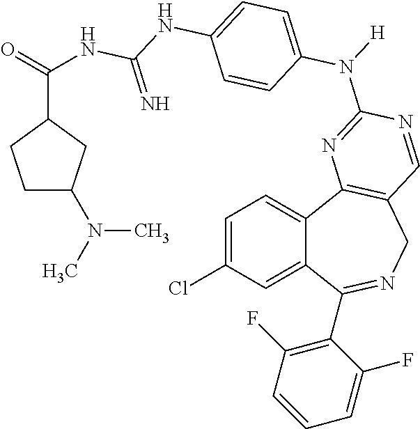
C1=C(Cl)C=C2C(=C1)C1=C(CN=C2C2=C(F)C=CC=C2F)C=NC(N([H])C2=CC=C(NC(NC(=O)C3CC(N(C)C)CC3)=N)C=C2)=N1
